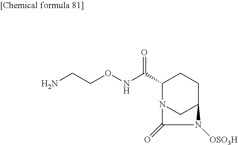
O=C(C1N2CC(CC1)N([OSO3H])C2=O)NOCCN
